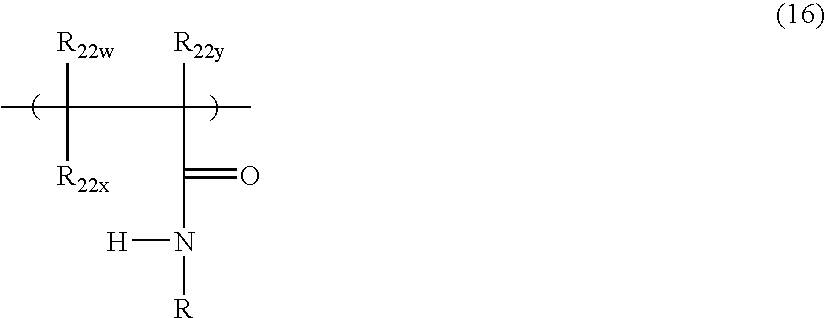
CC([R22w])([R22x])C([R22y])(C)C(=O)N([H])[R]
